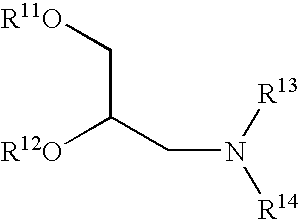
[R12O]C(CN([R13])[R14])C[R11O]
